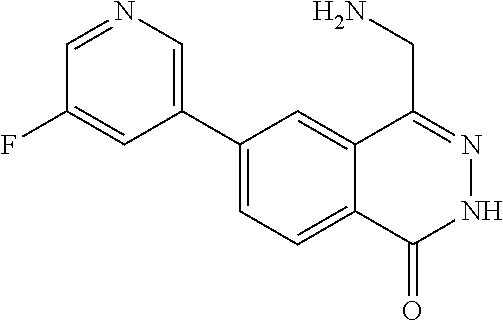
C1(C2=CN=CC(F)=C2)=CC=C2C(=C1)C(CN)=NNC2=O
